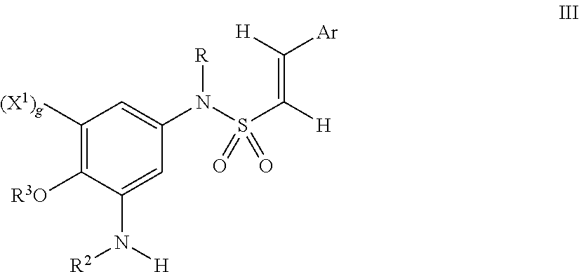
C1([(X1)g])=C([R3O])C(N([H])[R2])=CC(N(S(C([H])=C([H])[Ar])(=O)=O)[R])=C1
